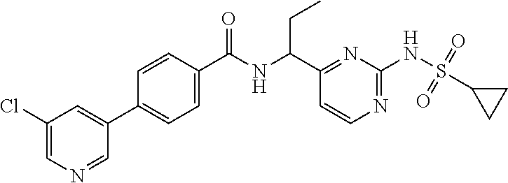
C1(C(NC(C2=CC=C(C3=CC(Cl)=CN=C3)C=C2)=O)CC)=NC(NS(=O)(=O)C2CC2)=NC=C1
